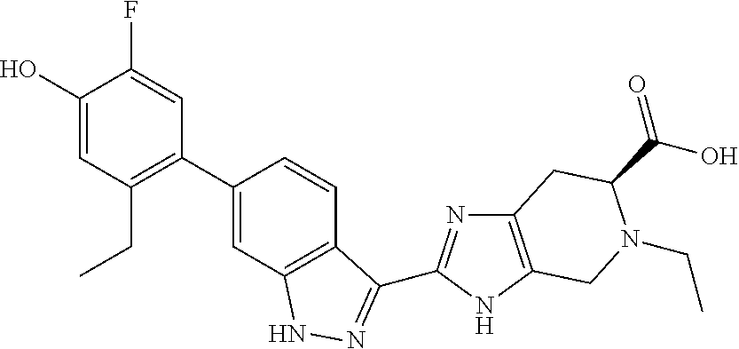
C1(O)=CC(CC)=C(C2=CC3=C(C=C2)C(C2=NC4=C(N2)CN(CC)C(C(O)=O)C4)=NN3)C=C1F
